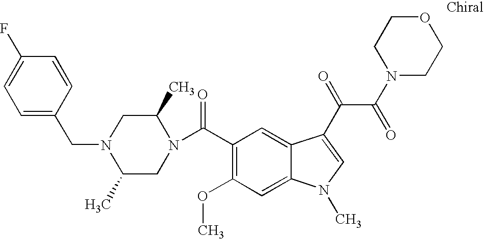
C1(F)=CC=C(CN2C(C)CN(C(C3=C(OC)C=C4C(=C3)C(C(C(=O)N3CCOCC3)=O)=CN4C)=O)C(C)C2)C=C1
